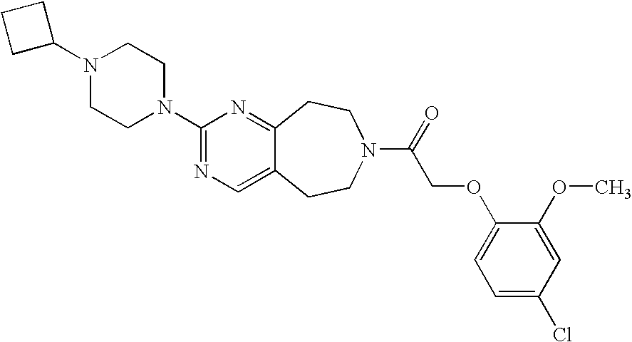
N1(C2CCC2)CCN(C2=NC=C3C(=N2)CCN(C(=O)COC2=CC=C(Cl)C=C2OC)CC3)CC1
